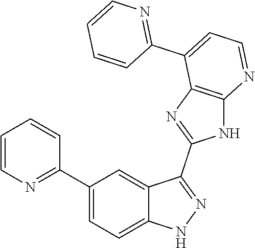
C1(C2=CC=C3C(=C2)C(C2=NC4=C(N2)N=CC=C4C2=NC=CC=C2)=NN3)=NC=CC=C1
